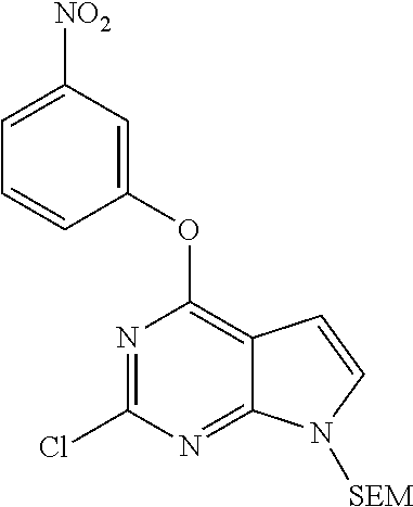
N1=C(Cl)N=C2C(=C1OC1=CC([NO2])=CC=C1)C=CN2[SEM]
